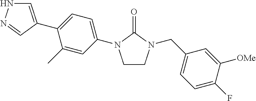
C1(C)=CC(N2CCN(CC3=CC=C(F)C([OMe])=C3)C2=O)=CC=C1C1=CNN=C1
